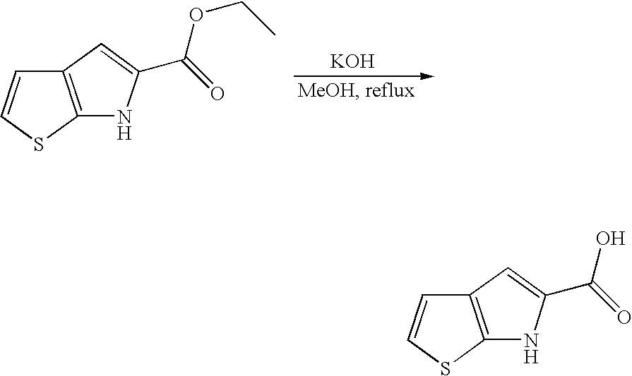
C12=C(SC=C1)NC(C(OCC)=O)=C2.[KOH].C12=C(SC=C1)NC(C(O)=O)=C2
